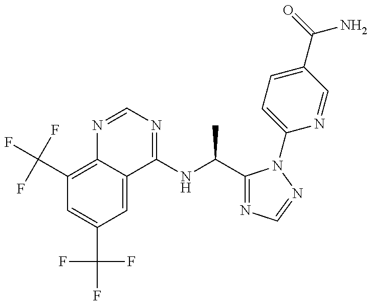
C1(C(F)(F)F)=C2C(=CC(C(F)(F)F)=C1)C(NC(C1=NC=NN1C1=CC=C(C(N)=O)C=N1)C)=NC=N2
